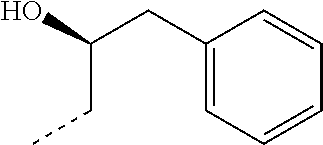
C1(CC(CC)O)=CC=CC=C1
